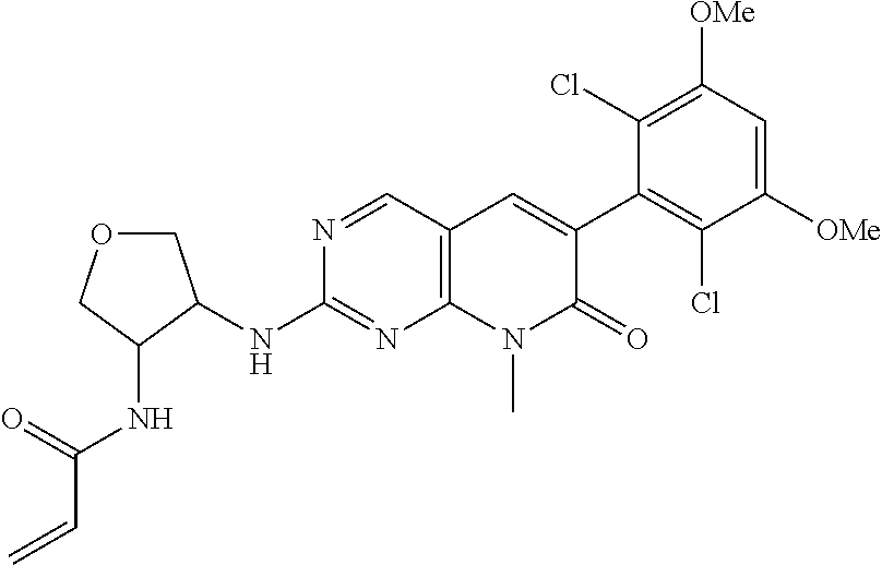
N(C1=NC2=C(C=N1)C=C(C1=C(Cl)C([OMe])=CC([OMe])=C1Cl)C(=O)N2C)C1C(NC(C=C)=O)COC1
